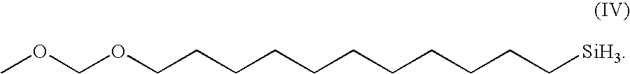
COCOCCCCCCCCCCC[SiH3]
